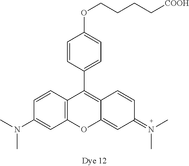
N(C1=CC2=C(C=C1)C(C1=CC=C(OCCCC[COOH])C=C1)=C1C(=CC(=N(C)C)C=C1)O2)(C)C
